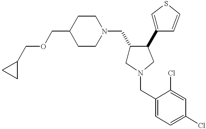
C1(COCC2CC2)CCN(CC2CN(CC3=CC=C(Cl)C=C3Cl)CC2C2=CSC=C2)CC1
